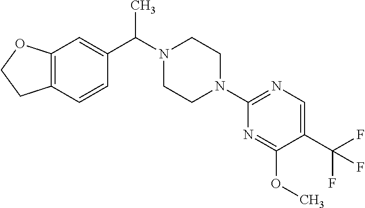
C12=C(C=CC(C(N3CCN(C4=NC=C(C(F)(F)F)C(OC)=N4)CC3)C)=C1)CCO2
